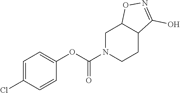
C1N(C(OC2=CC=C(Cl)C=C2)=O)CCC2C1ON=C2O
